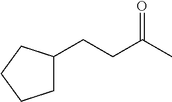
C1(CCC(C)=O)CCCC1
